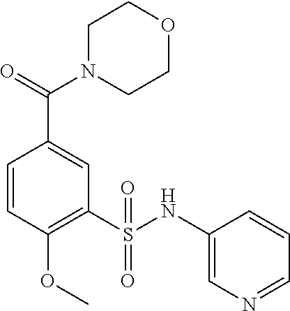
C1=CC(OC)=C(S(NC2=CN=CC=C2)(=O)=O)C=C1C(N1CCOCC1)=O
